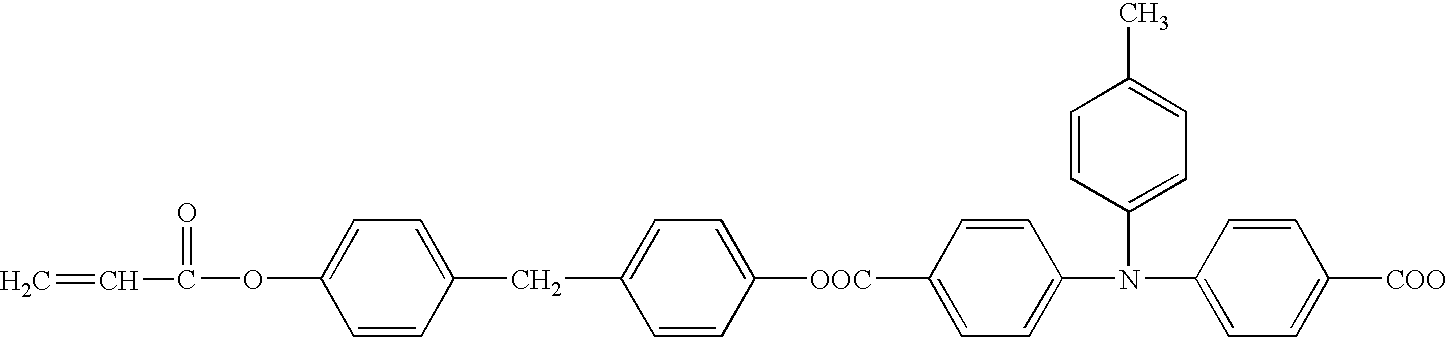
C1=C([OOC]C2=CC=C(CC3=CC=C(OC(C=C)=O)C=C3)C=C2)C=CC(N(C2=CC=C(C)C=C2)C2=CC=C([COO])C=C2)=C1
